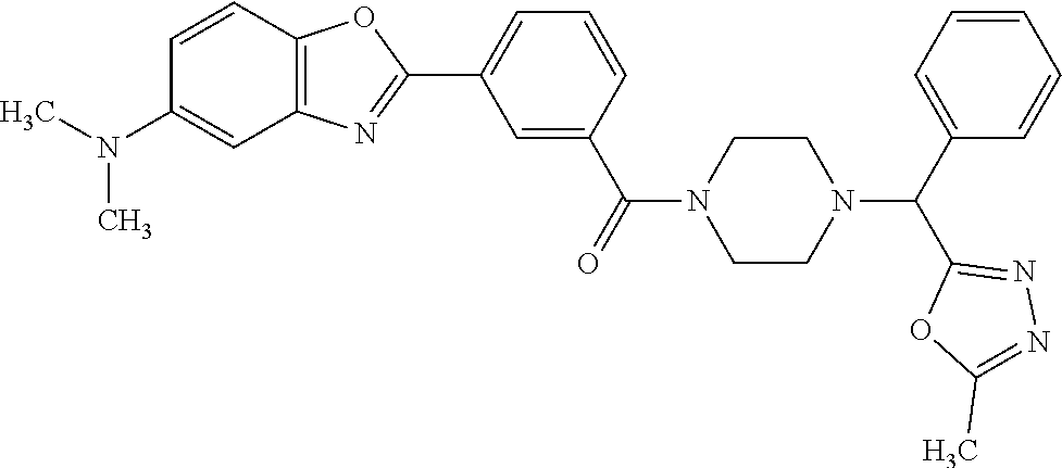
C1=C(C(=O)N2CCN(C(C3=CC=CC=C3)C3=NN=C(C)O3)CC2)C=CC=C1C1=NC2=C(O1)C=CC(N(C)C)=C2
